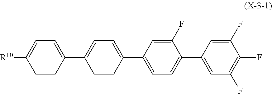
C1=CC(C2=CC=C(C3=CC=C(C4=CC(F)=C(F)C(F)=C4)C(F)=C3)C=C2)=CC=C1[R10]
